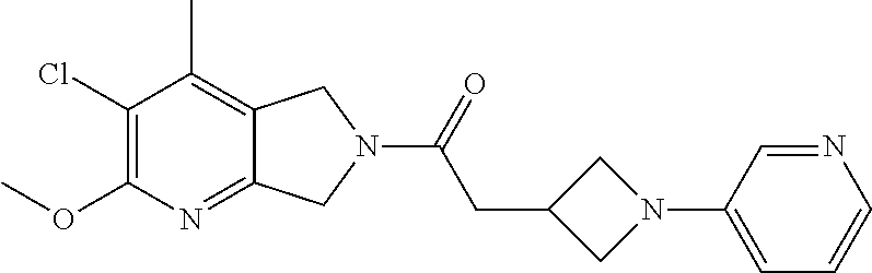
C1(Cl)=C(OC)N=C2C(=C1C)CN(C(=O)CC1CN(C3=CC=CN=C3)C1)C2
